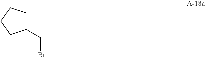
C1(CBr)CCCC1
